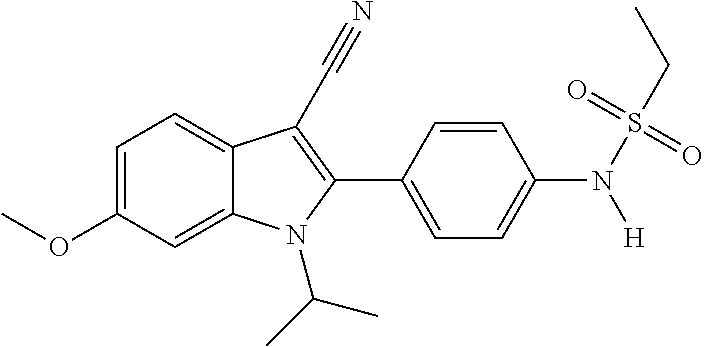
C1=C(OC)C=C2C(=C1)C(C#N)=C(C1=CC=C(N(S(CC)(=O)=O)[H])C=C1)N2C(C)C
